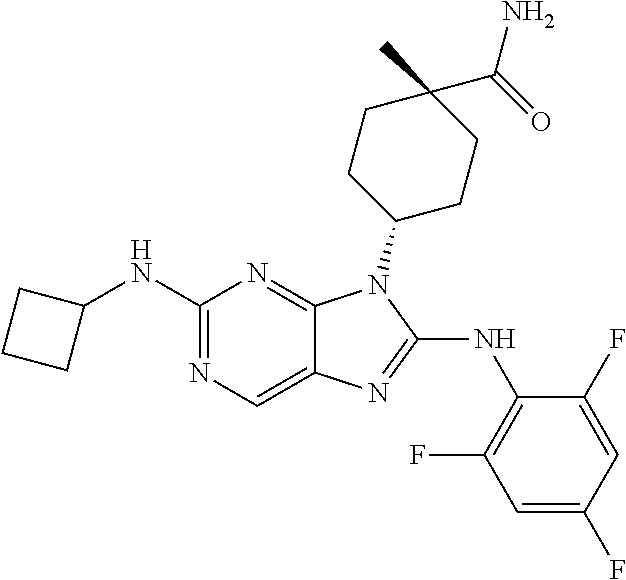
C1(NC2CCC2)=NC=C2C(=N1)N(C1CCC(C)(C(=O)N)CC1)C(NC1=C(F)C=C(F)C=C1F)=N2
